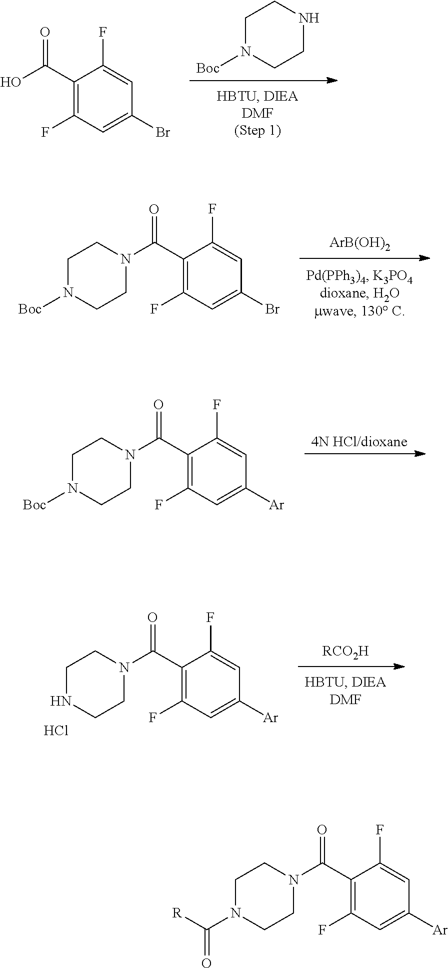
C1CNCCN1[Boc].BrC1=CC(F)=C(C(O)=O)C(F)=C1.[ArB(OH)2].C1(C(=O)N2CCN([Boc])CC2)=C(F)C=C(Br)C=C1F.[4N HCl/dioxane].C1(C(=O)N2CCN([Boc])CC2)=C(F)C=C([Ar])C=C1F.[RCO2H].C1(C(=O)N2CCNCC2)=C(F)C=C([Ar])C=C1F.Cl.C1(C(=O)N2CCN(C([R])=O)CC2)=C(F)C=C([Ar])C=C1F
